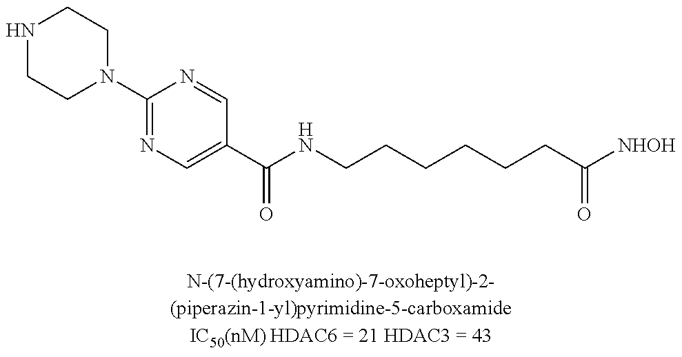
N1(C2=NC=C(C(NCCCCCCC([NHOH])=O)=O)C=N2)CCNCC1
